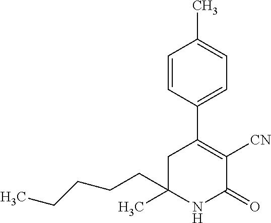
C(C1(C)NC(=O)C([CN])=C(C2=CC=C(C)C=C2)C1)CCCC
